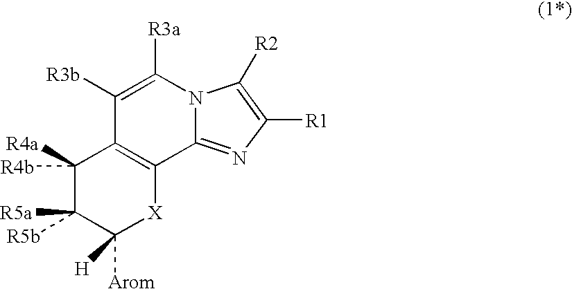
C1([R4b])([R4a])C([R5b])([R5a])C([Arom])([H])[X]C2=C1C([R3b])=C([R3a])N1C2=NC([R1])=C1[R2]
